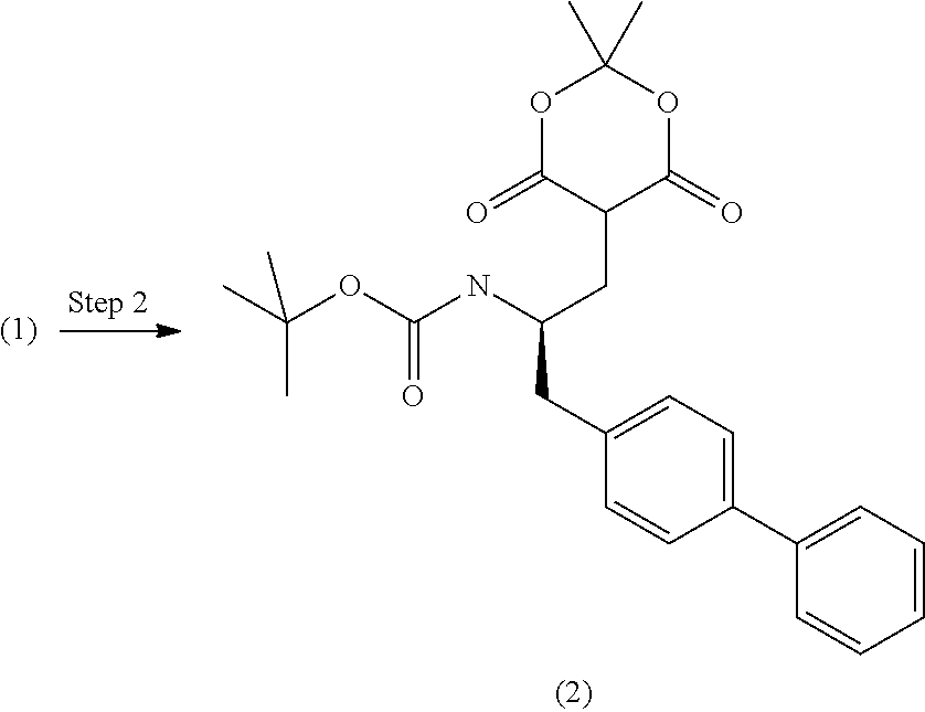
C(OC(NC(CC1C(=O)OC(C)(C)OC1=O)CC1=CC=C(C2=CC=CC=C2)C=C1)=O)(C)(C)C
